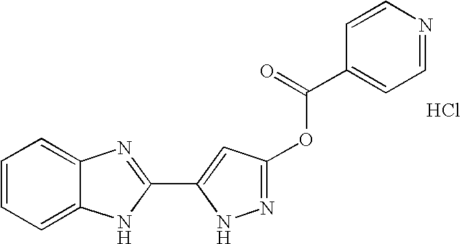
C1=CC=C2C(=C1)N=C(C1=CC(OC(C3=CC=NC=C3)=O)=NN1)N2.Cl
